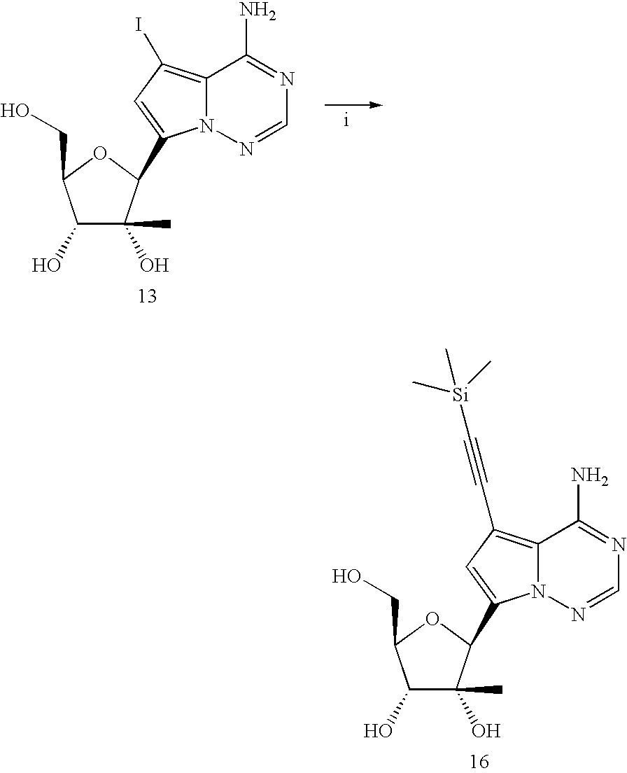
C1(O)C(O)(C)C(C2=CC(I)=C3N2N=CN=C3N)OC1CO.C1(O)C(O)(C)C(C2=CC(C#C[Si](C)(C)C)=C3N2N=CN=C3N)OC1CO
